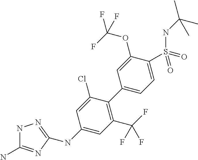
N1C(N)=NC(NC2=CC(C(F)(F)F)=C(C3=CC=C(S(NC(C)(C)C)(=O)=O)C(OC(F)(F)F)=C3)C(Cl)=C2)=N1
